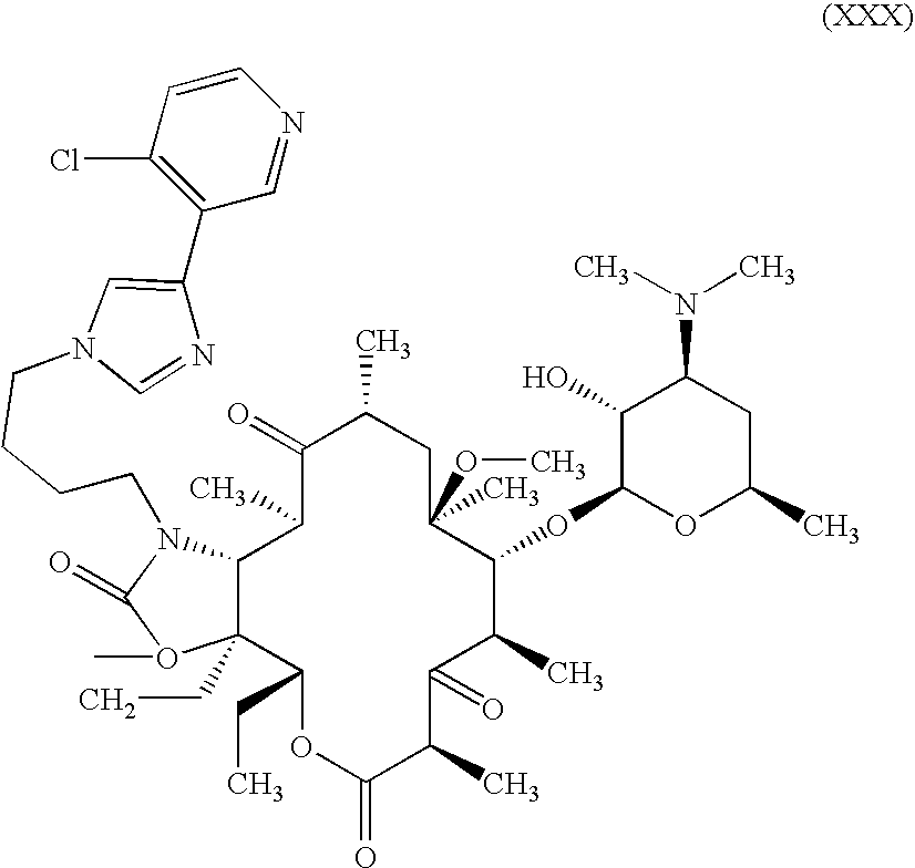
C12C(CC)(C(CC)OC(=O)C(C)C(=O)C(C)C(OC3OC(C)CC(N(C)C)C3O)C(C)(OC)CC(C)C(=O)C1C)O(C)C(=O)N2CCCCN1C=NC(C2=C(Cl)C=CN=C2)=C1
